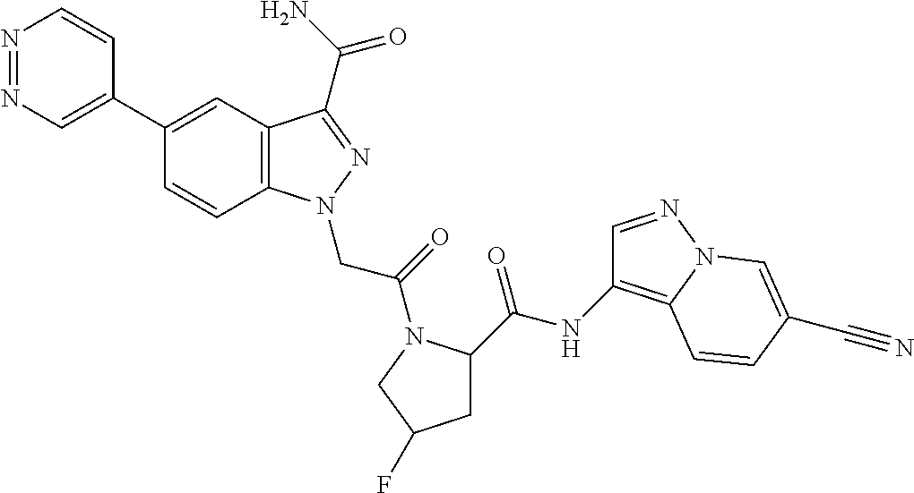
N1=NC=C(C2=CC3=C(C=C2)N(CC(=O)N2C(C(=O)NC4=C5N(N=C4)C=C(C#N)C=C5)CC(F)C2)N=C3C(N)=O)C=C1
